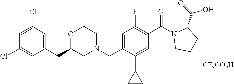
N1(CC2=CC(F)=C(C(=O)N3CCCC3C(=O)O)C=C2C2CC2)CCOC(CC2=CC(Cl)=CC(Cl)=C2)C1.[CF3CO2H]
